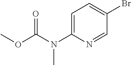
C1(Br)=CC=C(N(C(OC)=O)C)N=C1
